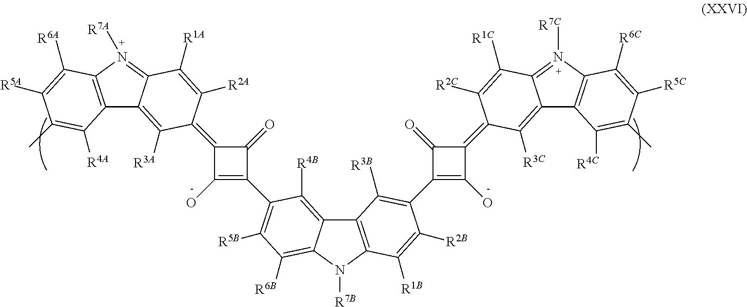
C12=C(N([R7A])=C3C1=C([R3A])C(=C1C(O)=C(C4=C([R5B])C([R6B])=C5C(=C4[R4B])C4=C(N5[R7B])C([R1B])=C([R2B])C(C5=C(O)C(=C6C([R2C])=C([R1C])C7=N([R7C])C8=C(C7=C6[R3C])C([R4C])=C(C)C([R5C])=C8[R6C])C5=O)=C4[R3B])C1=O)C([R2A])=C3[R1A])C([R6A])=C([R5A])C(C)=C2[R4A]
